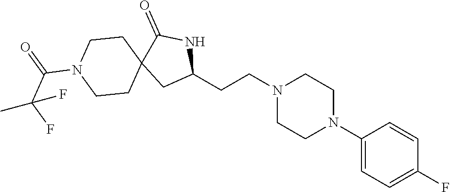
C1(CCN2CCN(C3=CC=C(F)C=C3)CC2)NC(=O)C2(C1)CCN(C(=O)C(F)(C)F)CC2
